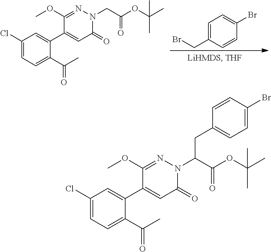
C1=C(CBr)C=CC(Br)=C1.C1(Cl)=CC=C(C(=O)C)C(C2=CC(=O)N(CC(=O)OC(C)(C)C)N=C2OC)=C1.C1(Cl)=CC=C(C(=O)C)C(C2=CC(=O)N(C(CC3=CC=C(Br)C=C3)C(=O)OC(C)(C)C)N=C2OC)=C1
